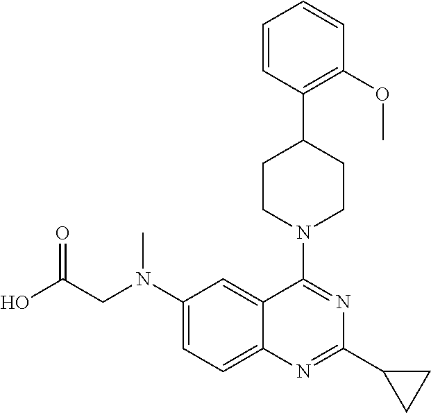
C12=CC=C(N(CC(O)=O)C)C=C1C(N1CCC(C3=C(OC)C=CC=C3)CC1)=NC(C1CC1)=N2
